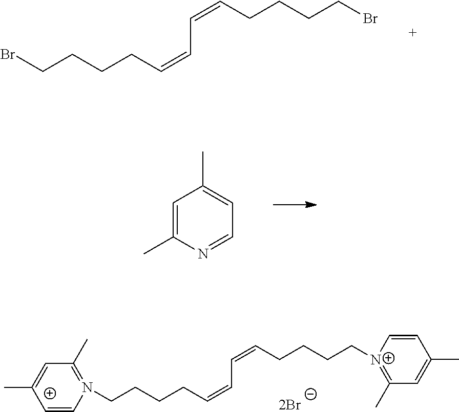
BrCCCCC=CC=CCCCCBr.C1=C(C)N=CC=C1C.[2Br].C(CCCC=CC=CCCCC[N+]1=C(C)C=C(C)C=C1)N1=C(C)C=C(C)C=C1
